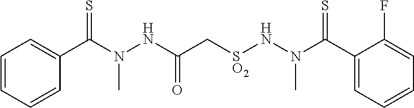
C(N(N[SO2]CC(NN(C(=S)C1=CC=CC=C1)C)=O)C)(=S)C1=CC=CC=C1F
